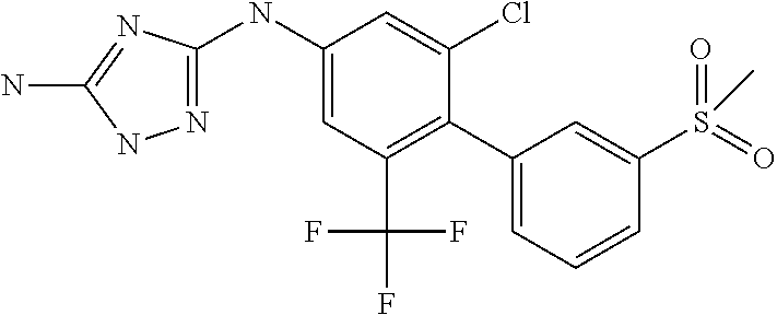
C1(NC2=NNC(N)=N2)=CC(C(F)(F)F)=C(C2=CC=CC(S(C)(=O)=O)=C2)C(Cl)=C1
